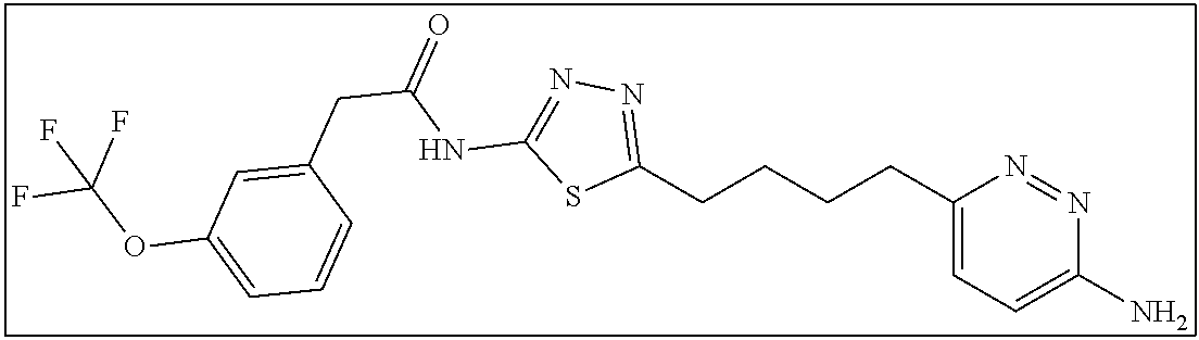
C1(CCCCC2=NN=C(NC(CC3=CC(OC(F)(F)F)=CC=C3)=O)S2)=CC=C(N)N=N1
